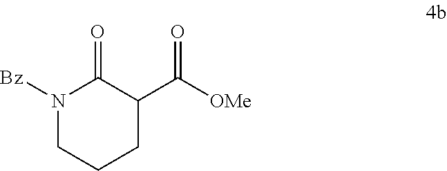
N1([Bz])CCCC(C([OMe])=O)C1=O
